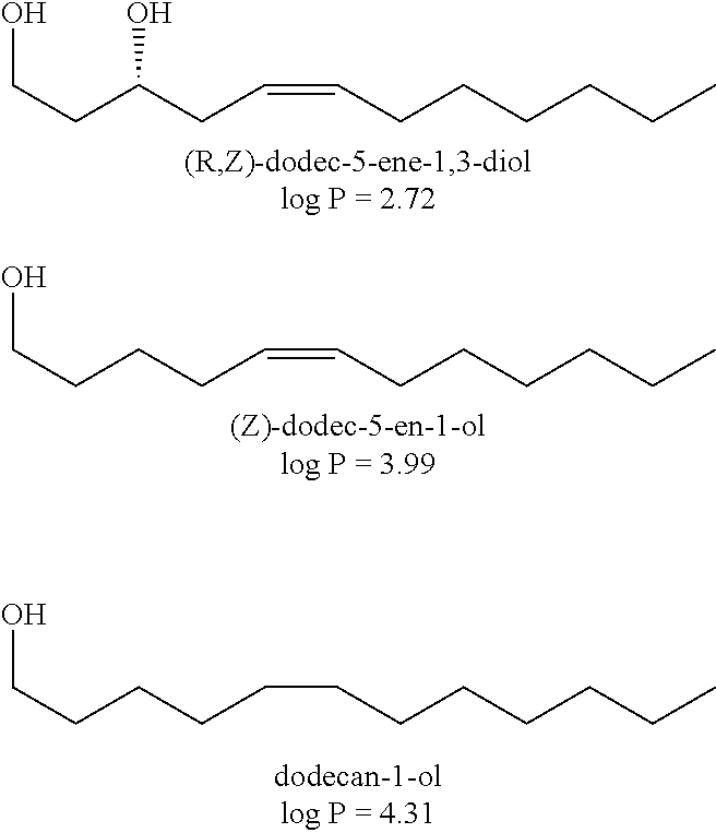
OCCC(CC=CCCCCCC)O.OCCCCC=CCCCCCC.OCCCCCCCCCCCC
